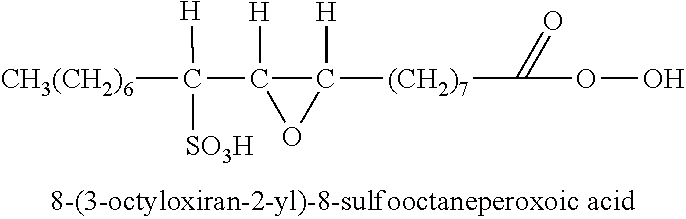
[CH3(CH2)6]C(C1([H])C([(CH2)7]C(OO)=O)([H])O1)([H])[SO3H]
